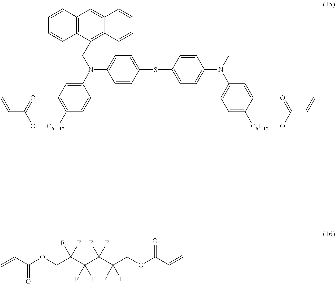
C1=C(SC2=CC=C(N(C3=CC=C([C6H12]OC(=O)C=C)C=C3)C)C=C2)C=CC(N(C2=CC=C([C6H12]OC(=O)C=C)C=C2)CC2=C3C(=CC4=C2C=CC=C4)C=CC=C3)=C1.O=C(C=C)OCC(C(C(C(COC(C=C)=O)(F)F)(F)F)(F)F)(F)F
